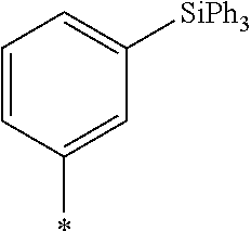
[SiPh3]C1=CC=CC(*)=C1
